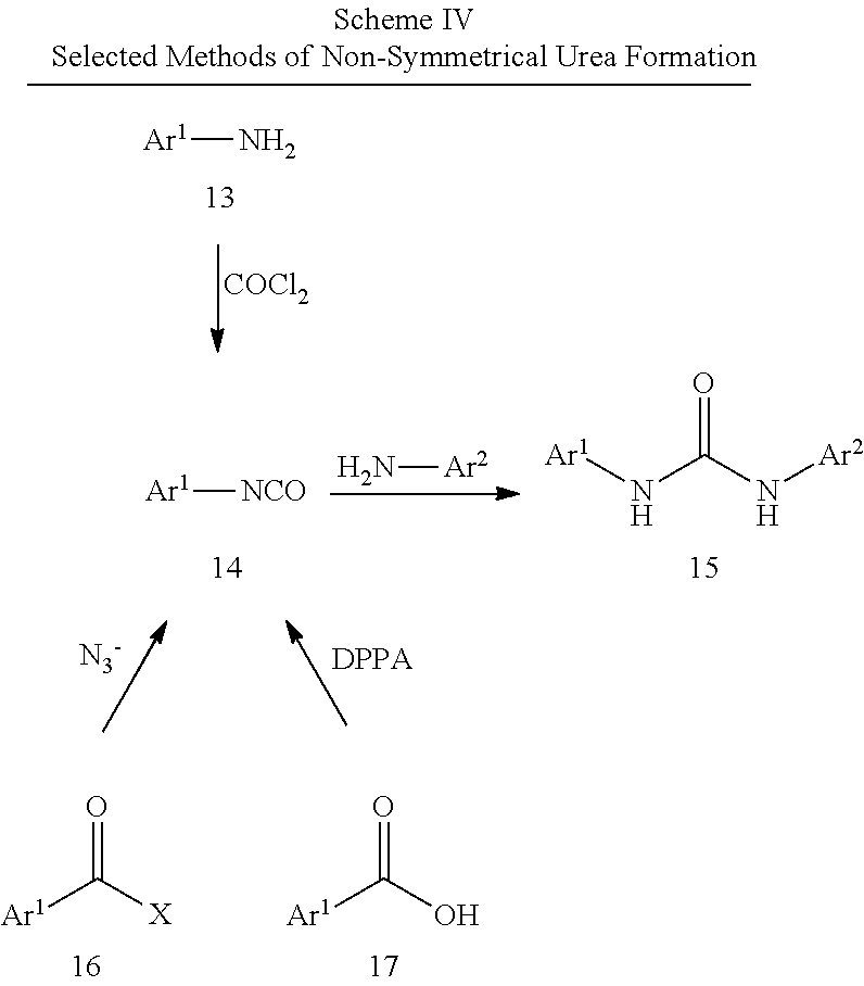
[Ar1]N.[COCl2].[Ar1][NCO].N[Ar2].[Ar1]NC(N[Ar2])=O.[Ar1]C([X])=O.[Ar1]C(O)=O
